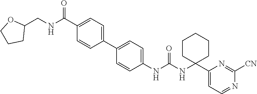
C1(NC(NC2(C3=CC=NC([CN])=N3)CCCCC2)=O)=CC=C(C2=CC=C(C(NCC3OCCC3)=O)C=C2)C=C1
